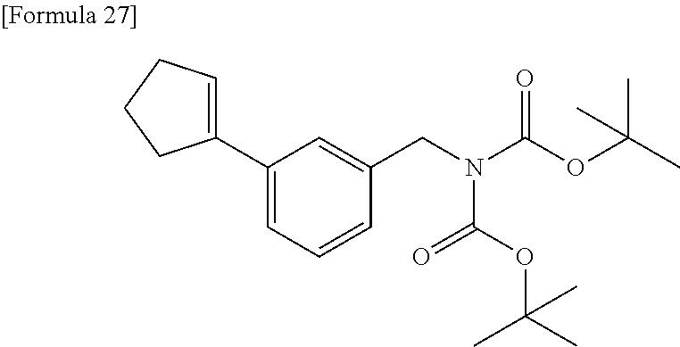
C1(C2=CCCC2)=CC=CC(CN(C(OC(C)(C)C)=O)C(OC(C)(C)C)=O)=C1
